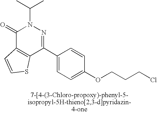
C1(=O)C2=C(C(C3=CC=C(OCCCCl)C=C3)=NN1C(C)C)SC=C2
